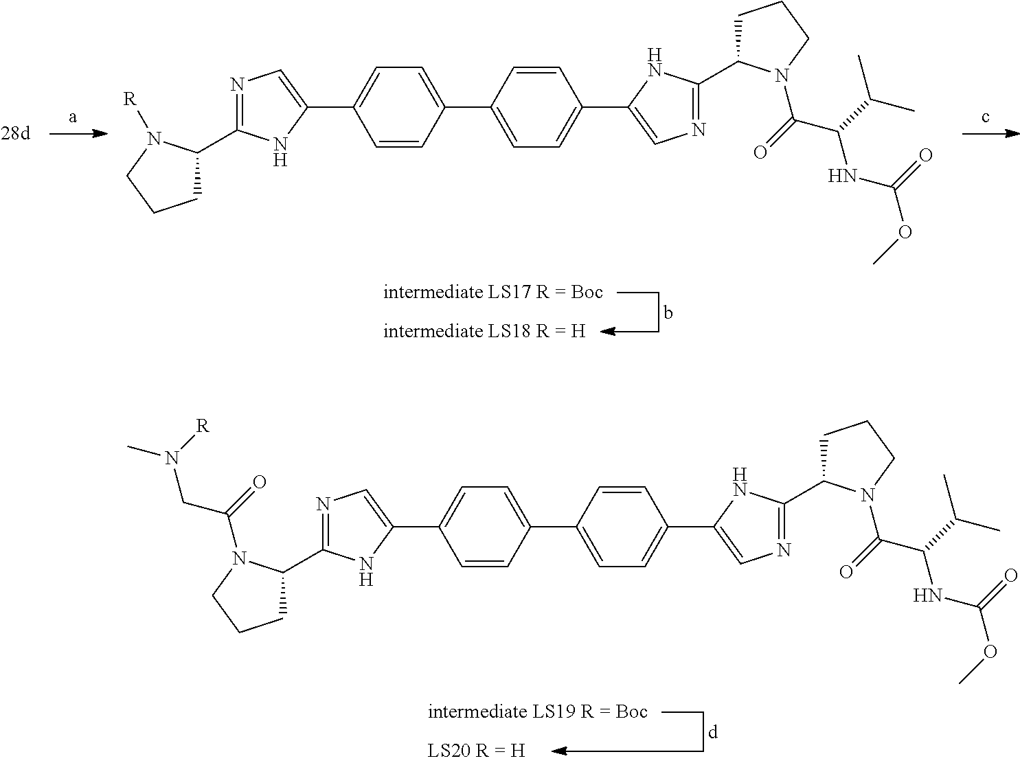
C1(C2=CC=C(C3=CN=C(C4CCCN4C(=O)C(C(C)C)NC(OC)=O)N3)C=C2)=CC=C(C2=CN=C(C3CCCN3[R])N2)C=C1.C1(C2=CC=C(C3=CN=C(C4CCCN4C(=O)C(C(C)C)NC(OC)=O)N3)C=C2)=CC=C(C2=CN=C(C3CCCN3C(=O)CN([R])C)N2)C=C1
